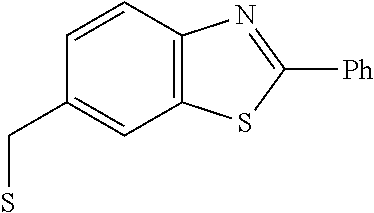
C12=C(C=CC(CS)=C1)N=C([Ph])S2
